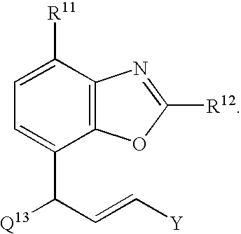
C1([R11])=CC=C(C([Q13])C=C[Y])C2=C1N=C([R12])O2
